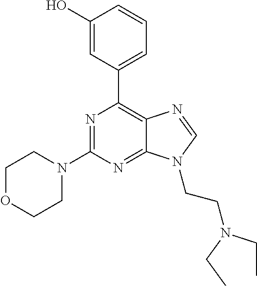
N1=C(N2CCOCC2)N=C2C(=C1C1=CC=CC(O)=C1)N=CN2CCN(CC)CC
